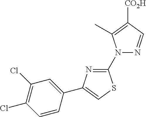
C1(Cl)=C(Cl)C=CC(C2=CSC(N3N=CC([CO2H])=C3C)=N2)=C1
